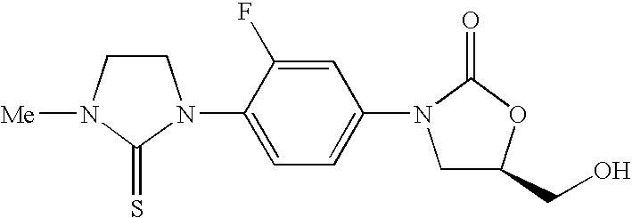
C1CN([Me])C(=S)N1C1=CC=C(N2CC(CO)OC2=O)C=C1F
